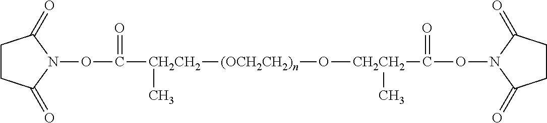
C1CC(=O)N(OC([CH2CH2](C)[(OCH2CH2)n]O[CH2CH2](C(ON2C(=O)CCC2=O)=O)C)=O)C1=O
